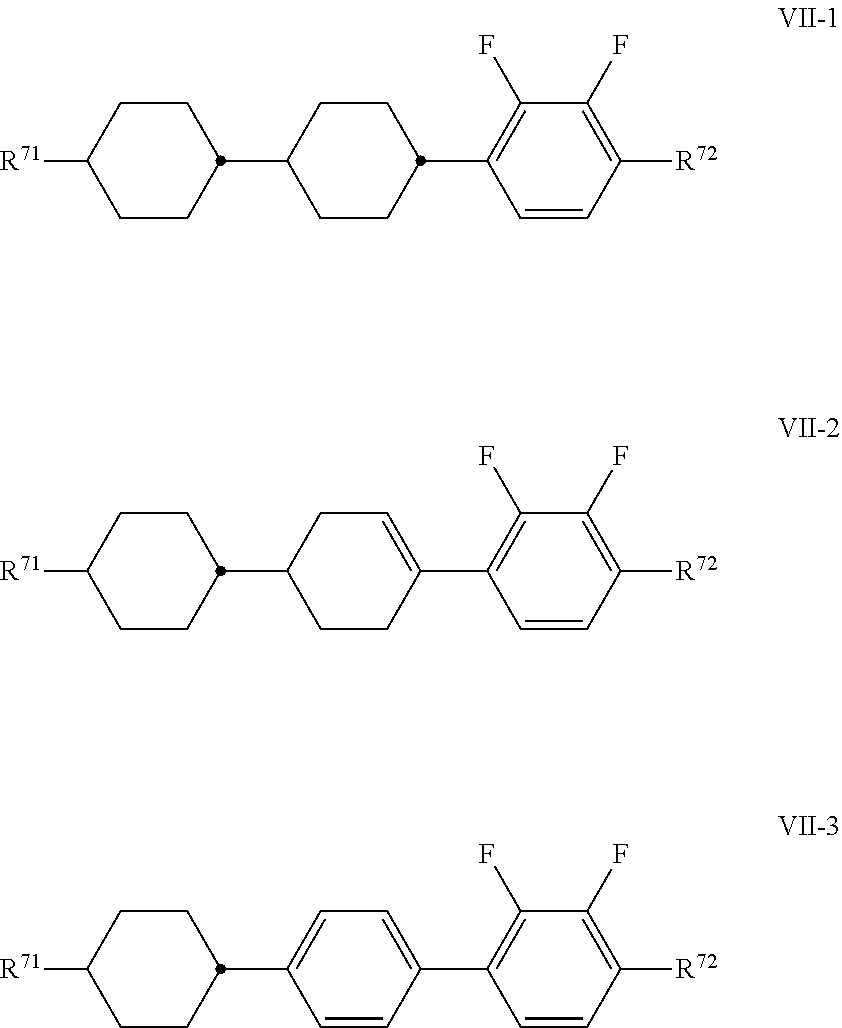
C1CC([R71])CCC1C1CCC(C2=C(F)C(F)=C([R72])C=C2)CC1.C1CC([R71])CCC1C1CC=C(C2=C(F)C(F)=C([R72])C=C2)CC1.C1CC([R71])CCC1C1=CC=C(C2=C(F)C(F)=C([R72])C=C2)C=C1
